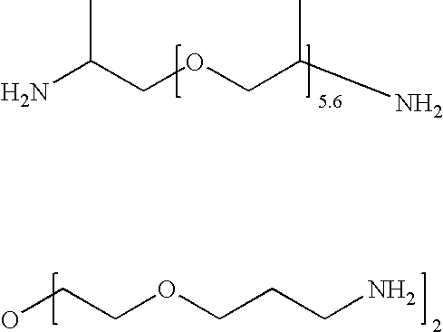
NC(COCC(N)C)C.OCCOCCCN
